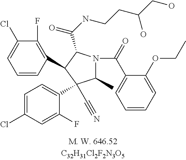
C1=CC(C2C(C(NCCC(CO)O)=O)N(C(C3=CC=CC=C3OCC)=O)C(C)C2(C#N)C2=CC=C(Cl)C=C2F)=C(F)C(Cl)=C1
